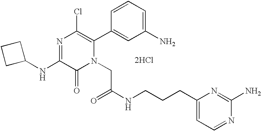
[2HCl].C1(NC2=NC(Cl)=C(C3=CC(N)=CC=C3)N(CC(=O)NCCCC3=CC=NC(N)=N3)C2=O)CCC1
